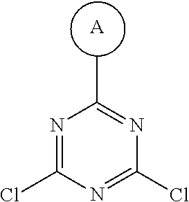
[A].N1=C(Cl)N=C(Cl)N=C1C
